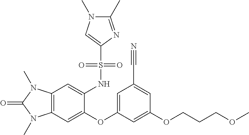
C12=C(C=C(OC3=CC(C#N)=CC(OCCCOC)=C3)C(NS(C3=CN(C)C(C)=N3)(=O)=O)=C1)N(C)C(=O)N2C
